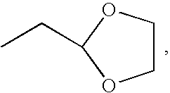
C1COC(CC)O1
